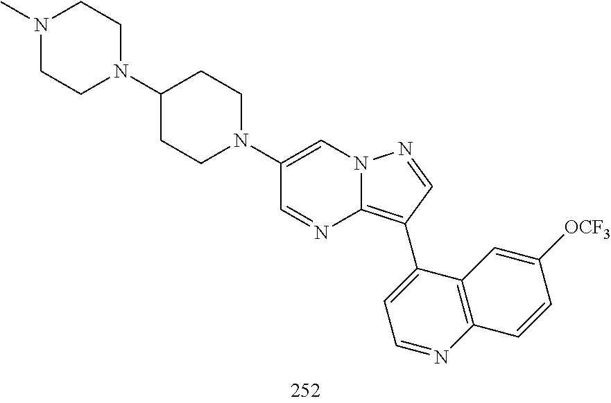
C1(C2=C3N=CC(N4CCC(N5CCN(C)CC5)CC4)=CN3N=C2)=CC=NC2=C1C=C([OCF3])C=C2
